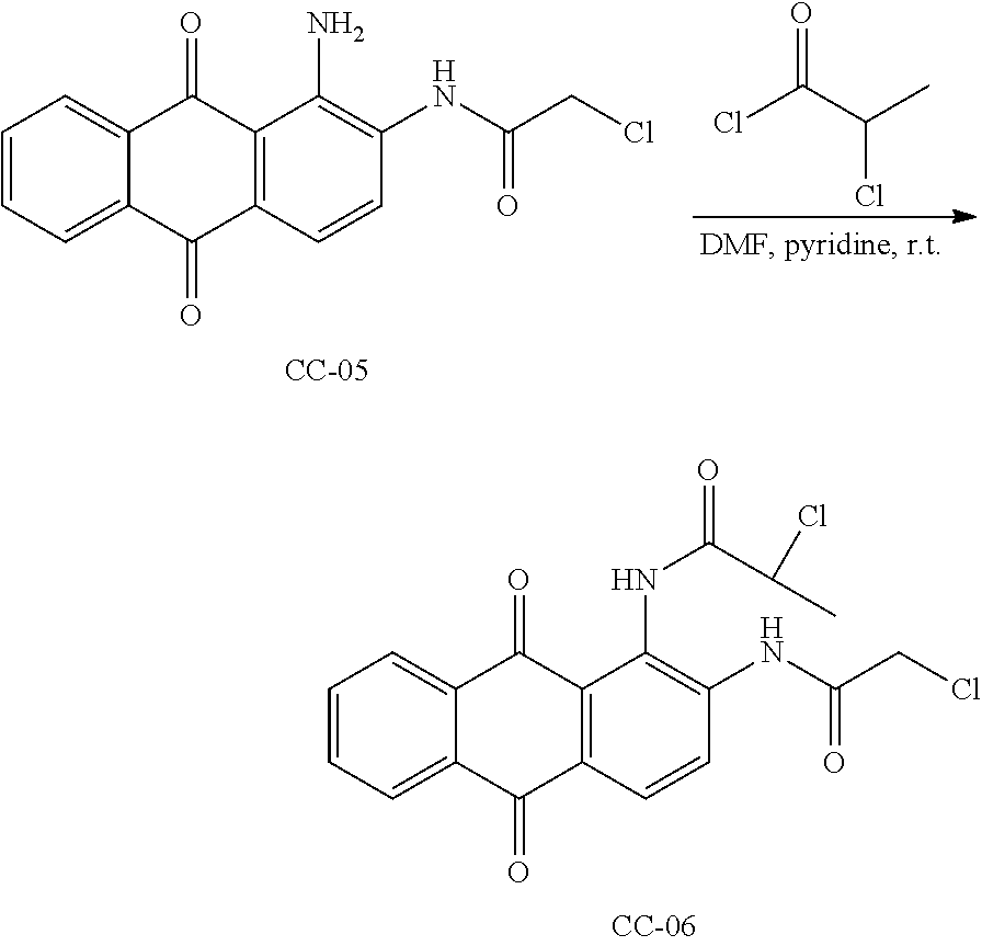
C1=CC=C2C(=C1)C(=O)C1=C(C2=O)C=CC(NC(=O)CCl)=C1NC(=O)C(Cl)C.C1=CC=C2C(=C1)C(=O)C1=C(C2=O)C=CC(NC(=O)CCl)=C1N.O=C(C(C)Cl)Cl
